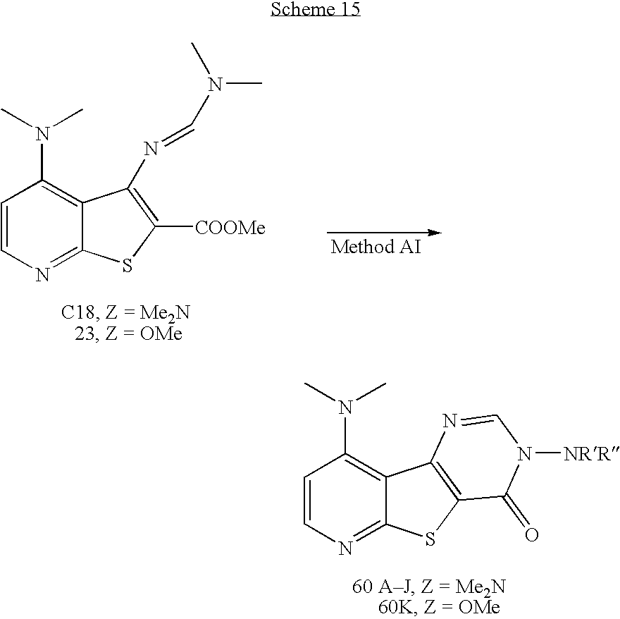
C1=CN=C2C(=C1N(C)C)C(N=CN(C)C)=C([COOMe])S2.C1=CN=C2C(=C1N(C)C)C1=C(S2)C(=O)N([NRR])C=N1
